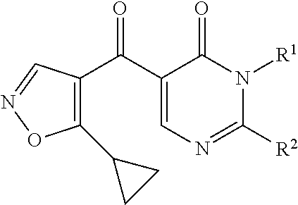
C(C1=CN=C([R2])N([R1])C1=O)(=O)C1=C(C2CC2)ON=C1
